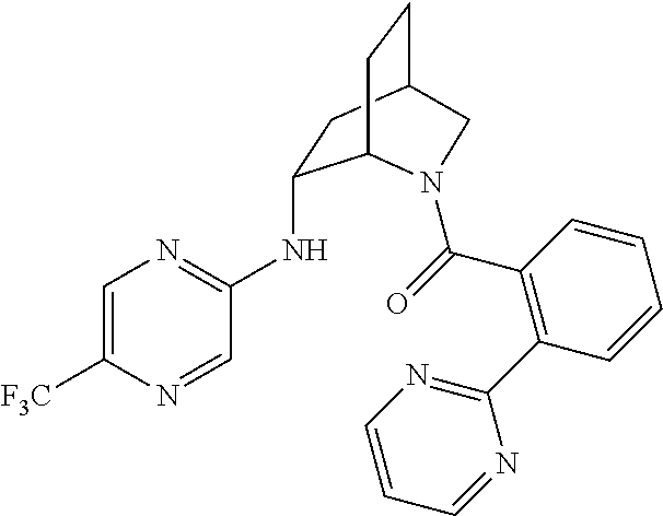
C1=C([F3C])N=CC(NC2CC3CCC2N(C(=O)C2=C(C4=NC=CC=N4)C=CC=C2)C3)=N1
